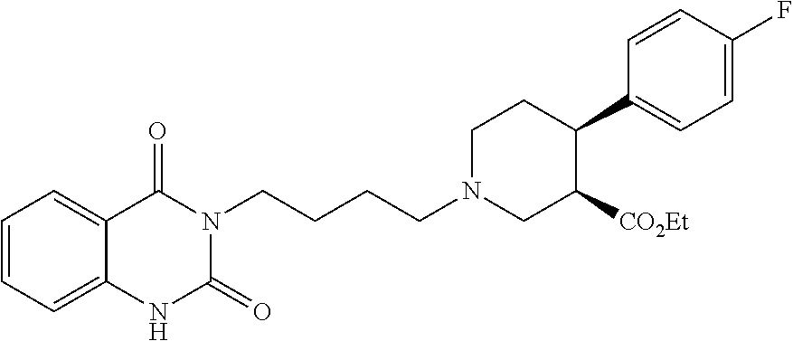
C1=CC=C2C(=C1)C(=O)N(CCCCN1CC([CO2Et])C(C3=CC=C(F)C=C3)CC1)C(=O)N2
